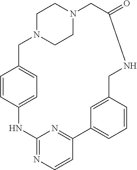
C1=CC2=CC=C1CN1CCN(CC1)CC(=O)NCC1=CC(=CC=C1)C1=NC(=NC=C1)N2
